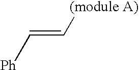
C(=C[(module A)])[Ph]
